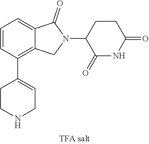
C1=CC(C2=CCNCC2)=C2C(=C1)C(=O)N(C1C(=O)NC(=O)CC1)C2
